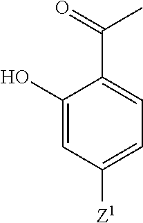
C1(O)=CC([Z1])=CC=C1C(=O)C
